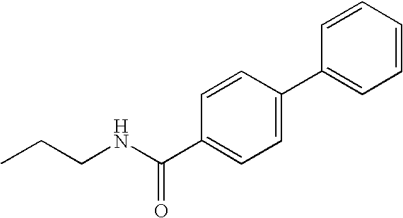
CCCNC(C1=CC=C(C2=CC=CC=C2)C=C1)=O
